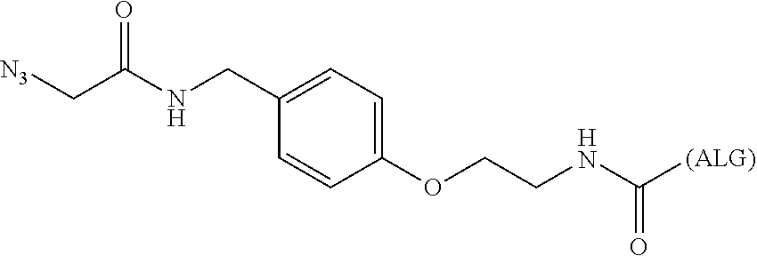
C1(OCCNC([(ALG)])=O)=CC=C(CNC(C[N3])=O)C=C1
